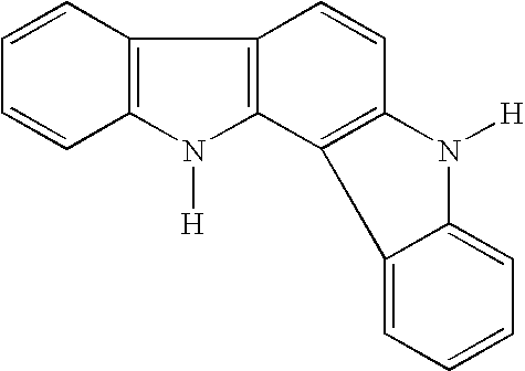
C12=C(C=CC=C1)C1=C(C3=C(C=C1)N([H])C1=CC=CC=C31)N2[H]
